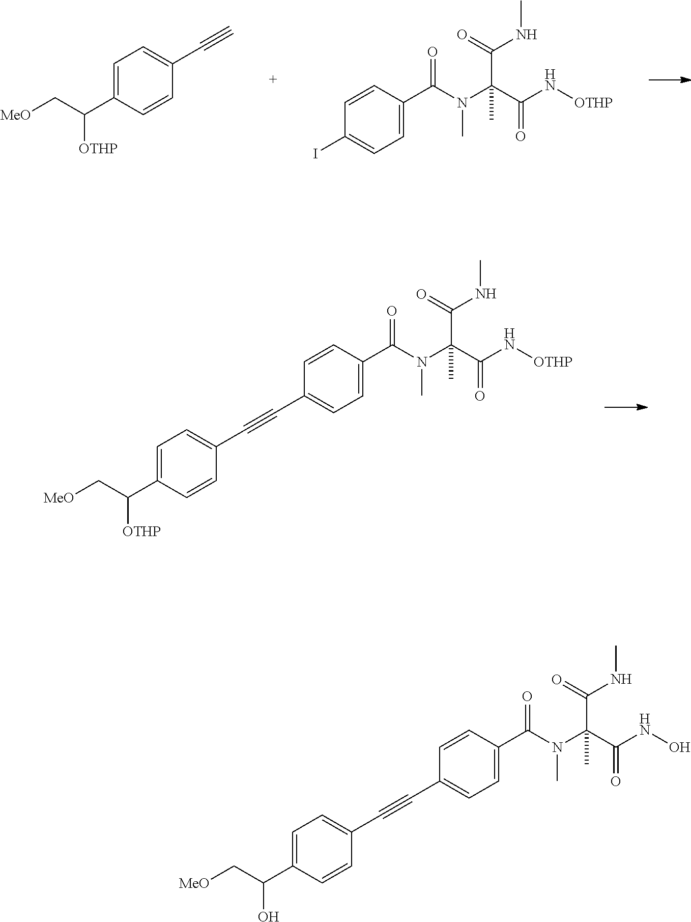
C1=C(C(C[MeO])[OTHP])C=CC(C#C)=C1.C1=C(C(N(C(C(N[OTHP])=O)(C(=O)NC)C)C)=O)C=CC(I)=C1.C1=C(C(N(C(C(N[OTHP])=O)(C(=O)NC)C)C)=O)C=CC(C#CC2=CC=C(C(C[MeO])[OTHP])C=C2)=C1.C1=C(C(N(C(C(NO)=O)(C(=O)NC)C)C)=O)C=CC(C#CC2=CC=C(C(C[MeO])O)C=C2)=C1
